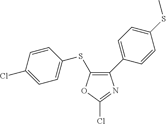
C1=C(Cl)C=CC(SC2=C(C3=CC=C(SC)C=C3)N=C(Cl)O2)=C1
